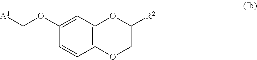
O(C1=CC2=C(OCC([R2])O2)C=C1)C[A1]
